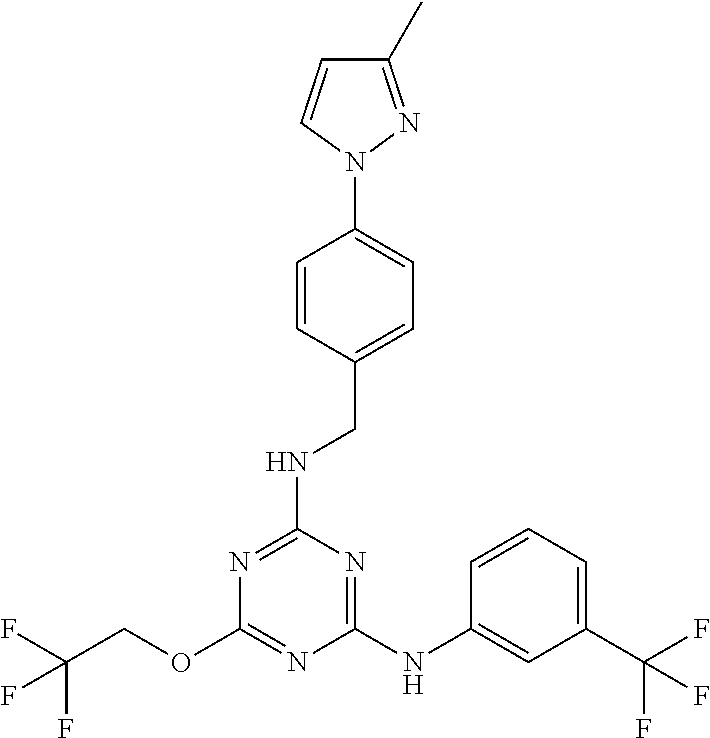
FC(F)(COC1=NC(NC2=CC(C(F)(F)F)=CC=C2)=NC(NCC2=CC=C(N3N=C(C)C=C3)C=C2)=N1)F
